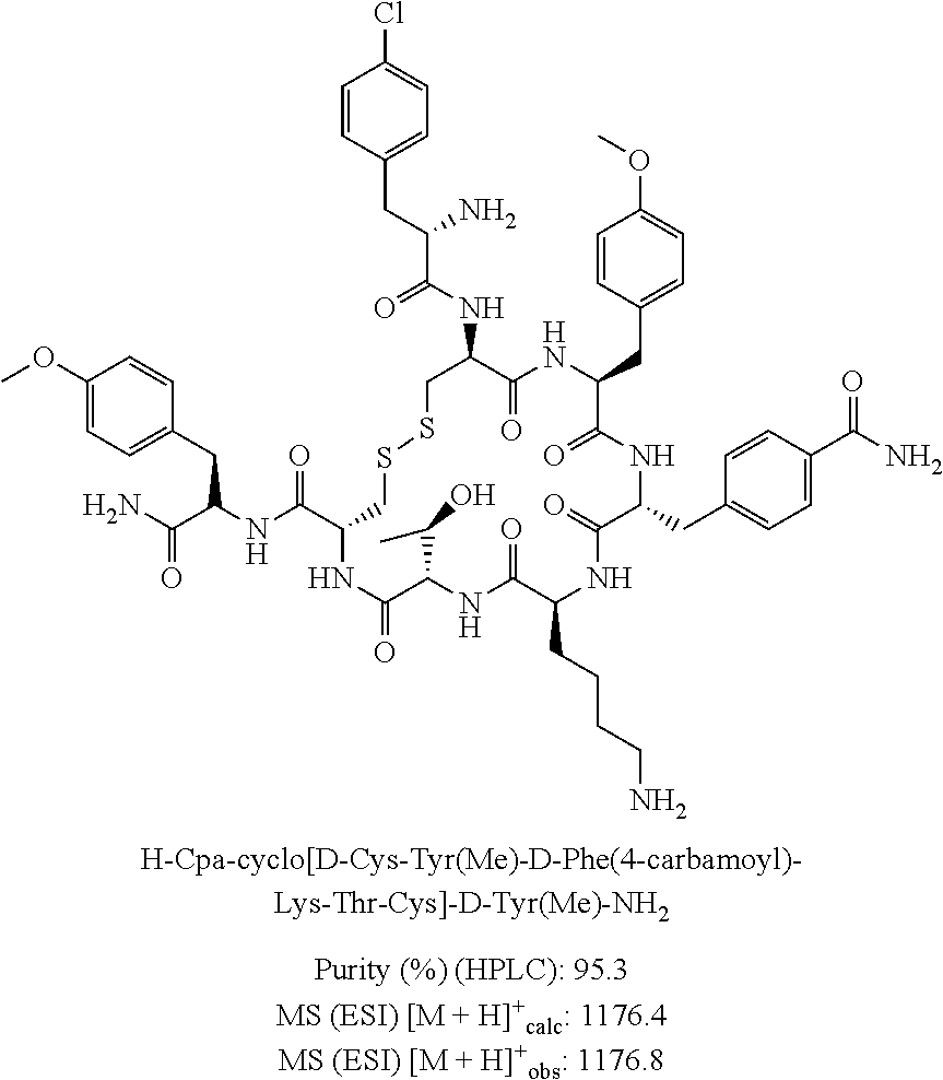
C1=CC(CC(C(NC2C(=O)NC(CC3=CC=C(OC)C=C3)C(=O)NC(CC3=CC=C(C(N)=O)C=C3)C(=O)NC(CCCCN)C(=O)NC(C(C)O)C(=O)NC(C(=O)NC(CC3=CC=C(OC)C=C3)C(=O)N)CSSC2)=O)N)=CC=C1Cl
